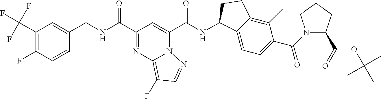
C1(C(F)(F)F)=C(F)C=CC(CNC(=O)C2=NC3=C(F)C=NN3C(C(NC3C4=CC=C(C(N5C(C(OC(C)(C)C)=O)CCC5)=O)C(C)=C4CC3)=O)=C2)=C1
